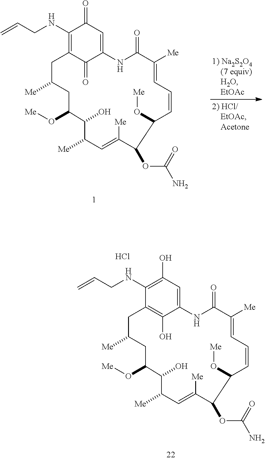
C1(NCC=C)=C2C(=O)C(=CC1=O)NC(=O)C([Me])=CC=CC(O[Me])C(OC(=O)N)C([Me])=CC([Me])C(O)C(O[Me])CC([Me])C2.C1(NCC=C)=C(O)C=C2C(O)=C1CC([Me])CC(O[Me])C(O)C([Me])C=C([Me])C(OC(=O)N)C(O[Me])C=CC=C([Me])C(=O)N2.Cl
